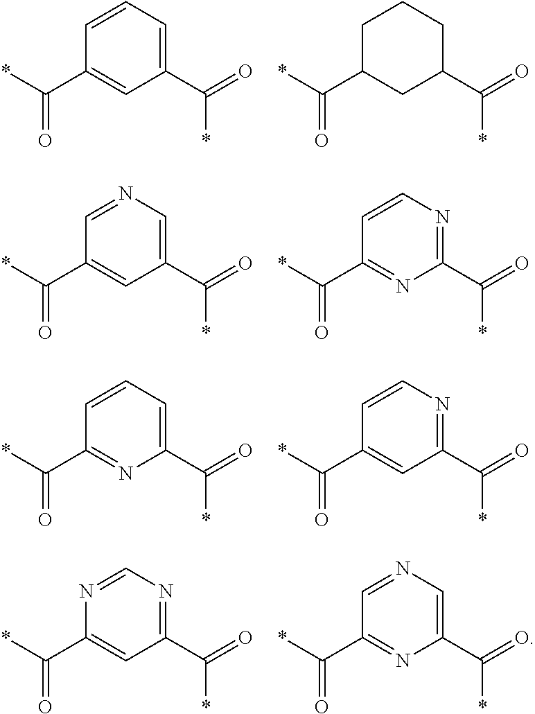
C1(C(=O)*)=CC(C(*)=O)=CC=C1.C1(C(=O)*)CC(C(*)=O)CCC1.C1(C(=O)*)=CC(C(*)=O)=CN=C1.C1(C(=O)*)=NC(C(*)=O)=NC=C1.C1(C(=O)*)=NC(C(*)=O)=CC=C1.C1(C(=O)*)=CC(C(*)=O)=NC=C1.C1(C(=O)*)=CC(C(*)=O)=NC=N1.C1(C(=O)*)=NC(C(*)=O)=CN=C1
